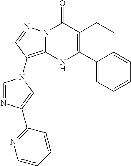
N12C(=C(N3C=NC(C4=NC=CC=C4)=C3)C=N1)NC(C1=CC=CC=C1)=C(CC)C2=O
